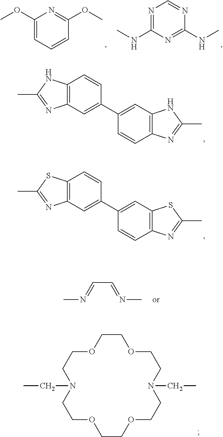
C12=C(C=C(C3=CC4=C(C=C3)N=C(C)N4)C=C1)N=C(C)N2.C12=C(C=C(C3=CC4=C(C=C3)N=C(C)S4)C=C1)N=C(C)S2.C1COCCN(CC)CCOCCOCCN(CC)CCO1.C1(OC)=CC=CC(OC)=N1.N1=C(NC)N=C(NC)N=C1.CN=CC=NC
